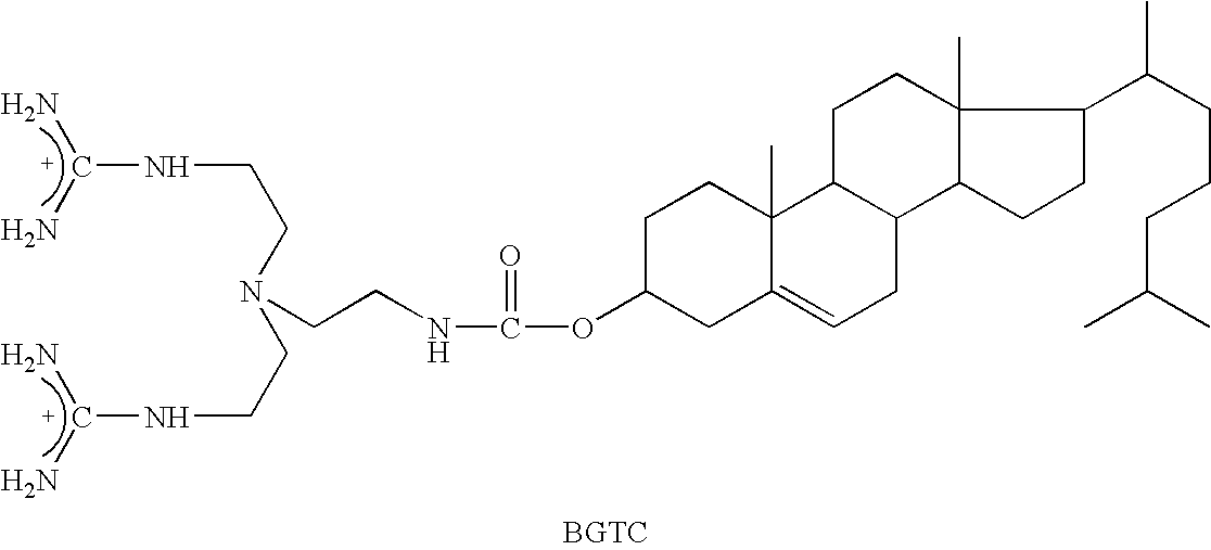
C1C(OC(NCCN(CCNC(N)N)CCNC(N)N)=O)CC2=CCC3C(C2(C)C1)CCC1(C)C3CCC1C(CCCC(C)C)C
